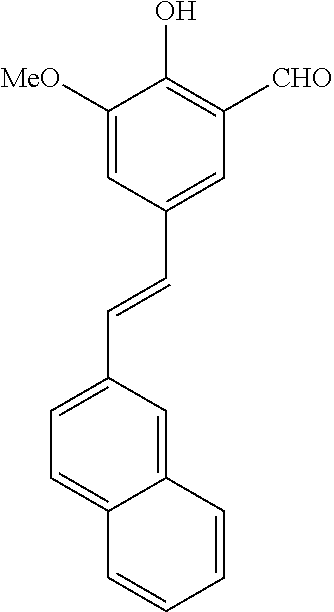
C1=C([MeO])C(O)=C([CHO])C=C1C=CC1=CC=C2C(=C1)C=CC=C2
